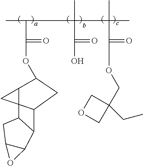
CC(C(C(C(OCC1(CC)COC1)=O)(C)C)(C(O)=O)C)C(OC1CC2C3(C1C3)C1C2C2C(C1)O2)=O
